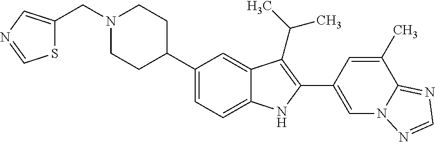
C1(C2CCN(CC3=CN=CS3)CC2)=CC=C2C(=C1)C(C(C)C)=C(C1=CN3C(=NC=N3)C(C)=C1)N2
